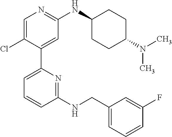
C1=C(Cl)C(C2=CC=CC(NCC3=CC=CC(F)=C3)=N2)=CC(NC2CCC(N(C)C)CC2)=N1
